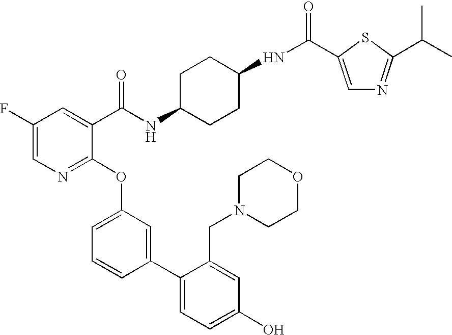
C1(F)=CN=C(OC2=CC=CC(C3=CC=C(O)C=C3CN3CCOCC3)=C2)C(C(NC2CCC(NC(=O)C3=CN=C(C(C)C)S3)CC2)=O)=C1
